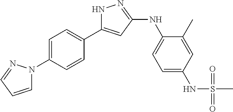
N1C(C2=CC=C(N3C=CC=N3)C=C2)=CC(NC2=CC=C(NS(C)(=O)=O)C=C2C)=N1
